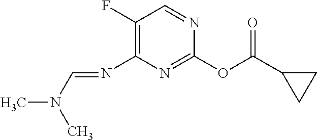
C1(F)=C(N=CN(C)C)N=C(OC(C2CC2)=O)N=C1
